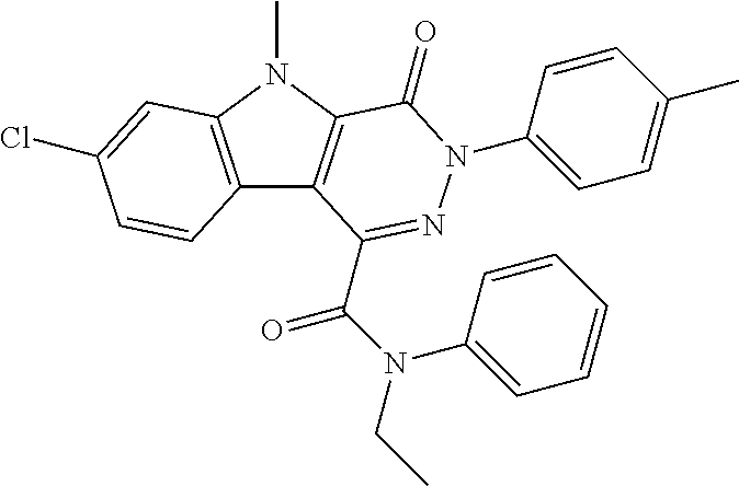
C12=C(N(C)C3=C1C(C(N(CC)C1=CC=CC=C1)=O)=NN(C1=CC=C(C)C=C1)C3=O)C=C(Cl)C=C2
